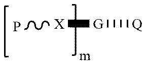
P.[X][G][Q]
